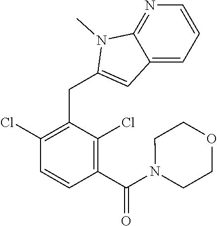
C1(Cl)=C(CC2=CC3=CC=CN=C3N2C)C(Cl)=C(C(=O)N2CCOCC2)C=C1
